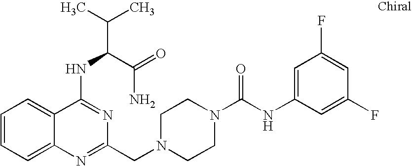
C1=CC=C2C(=C1)C(NC(C(=O)N)C(C)C)=NC(CN1CCN(C(NC3=CC(F)=CC(F)=C3)=O)CC1)=N2
